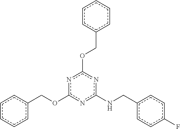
c1(COc2nc(NCc3ccc(F)cc3)nc(OCc3ccccc3)n2)ccccc1
